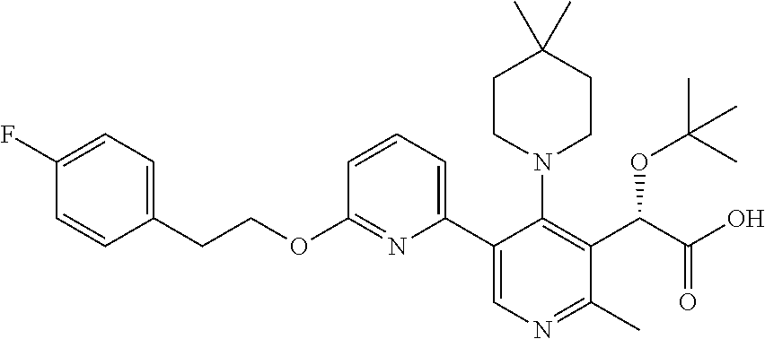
C(COC1=NC(C2=CN=C(C)C(C(C(O)=O)OC(C)(C)C)=C2N2CCC(C)(C)CC2)=CC=C1)C1=CC=C(F)C=C1
